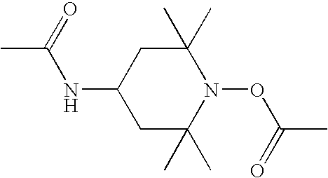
C1C(C)(C)N(OC(C)=O)C(C)(C)CC1NC(=O)C
